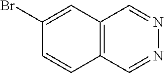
C12=C(C=NN=C1)C=CC(Br)=C2
